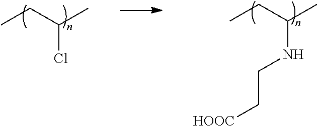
CCC(C)Cl.CCC(C)NCC[HOOC]
